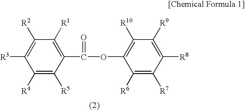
C1([R4])=C([R5])C(C(=O)OC2=C([R10])C([R9])=C([R8])C([R7])=C2[R6])=C([R1])C([R2])=C1[R3]
